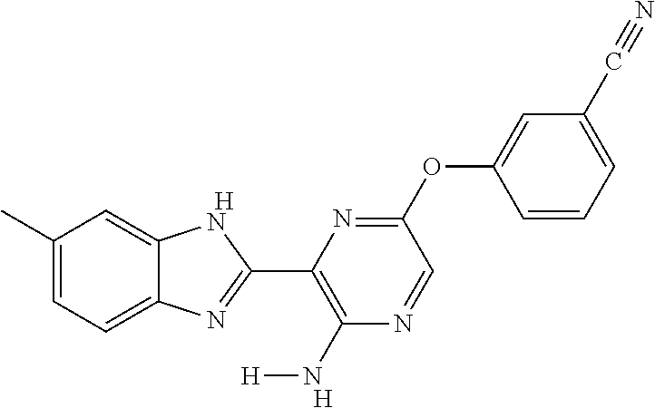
[H].C1(C)=CC=C2C(=C1)NC(C1=C(N[H])N=CC(OC3=CC(C#N)=CC=C3)=N1)=N2.[H]
